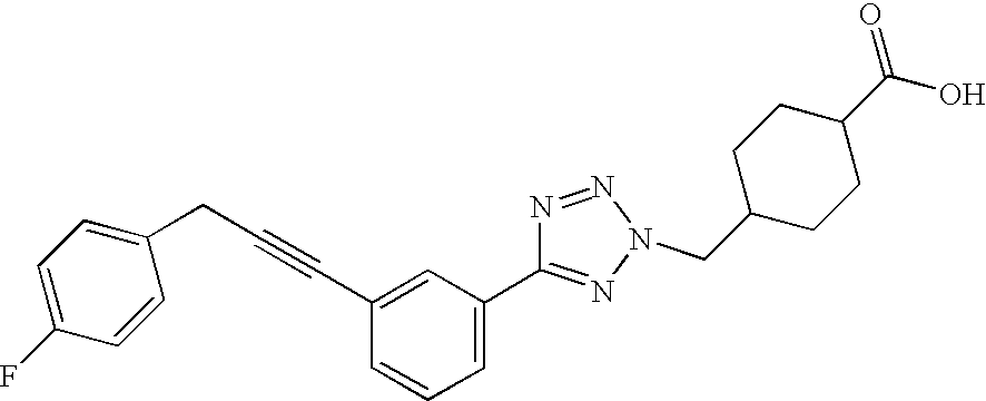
C1=CC(CC#CC2=CC(C3=NN(CC4CCC(C(=O)O)CC4)N=N3)=CC=C2)=CC=C1F
